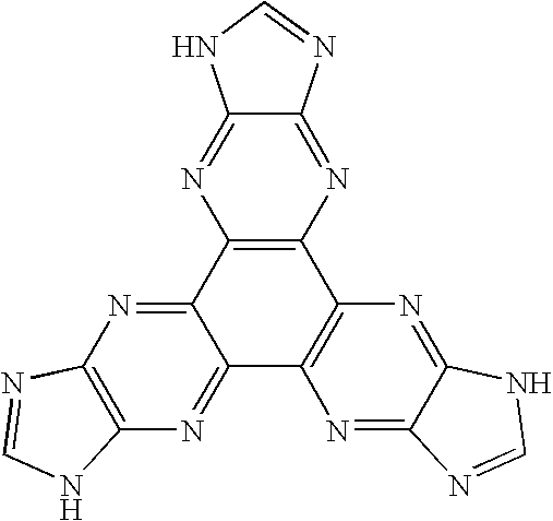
C12=C(N=C3C(=N1)NC=N3)C1=C(C3=NC4=C(N=C23)N=CN4)N=C2C(=N1)NC=N2
